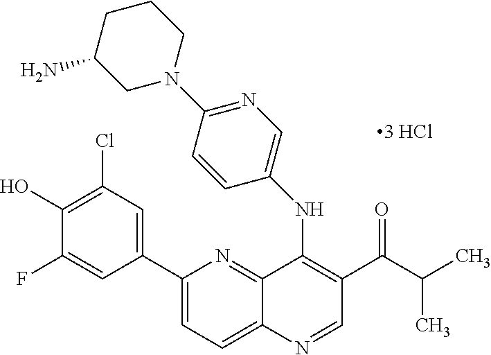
C1(C2=CC(Cl)=C(O)C(F)=C2)=CC=C2C(=N1)C(NC1=CN=C(N3CCCC(N)C3)C=C1)=C(C(=O)C(C)C)C=N2
